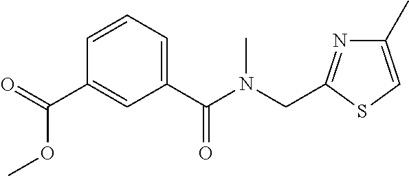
C1(C)=CSC(CN(C(C2=CC=CC(C(=O)OC)=C2)=O)C)=N1
